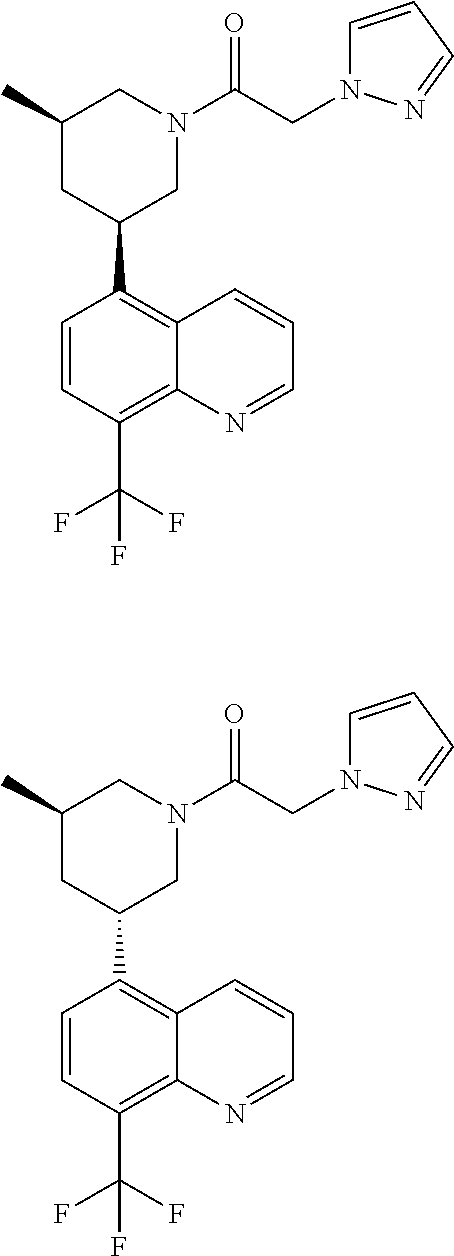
C1=CC(C(F)(F)F)=C2C(=C1C1CN(C(CN3C=CC=N3)=O)CC(C)C1)C=CC=N2.C1=CC(C(F)(F)F)=C2C(=C1C1CN(C(CN3C=CC=N3)=O)CC(C)C1)C=CC=N2
